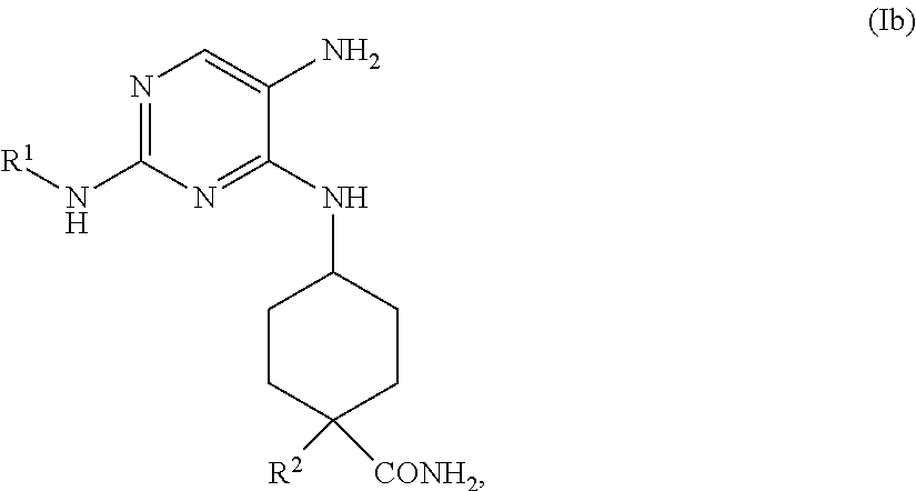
N1=C(N[R1])N=C(NC2CCC([R2])([CONH2])CC2)C(N)=C1
